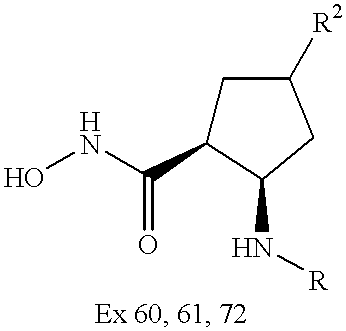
ONC(C1CC([R2])CC1N[R])=O
